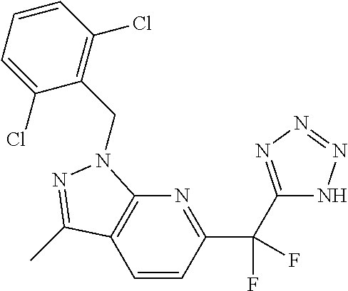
C1=CC(C(F)(F)C2=NN=NN2)=NC2=C1C(C)=NN2CC1=C(Cl)C=CC=C1Cl
